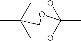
O1CC2(C)COC1(C)OC2
